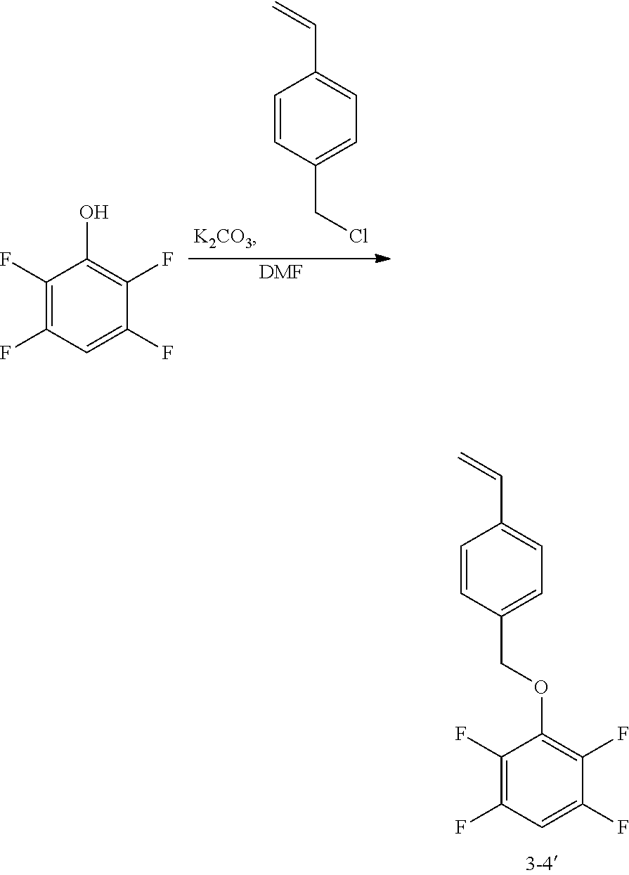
C1=CC(CCl)=CC=C1C=C.[DMF].C1(F)=C(F)C=C(F)C(F)=C1O.C1(F)=C(F)C=C(F)C(F)=C1OCC1=CC=C(C=C)C=C1
